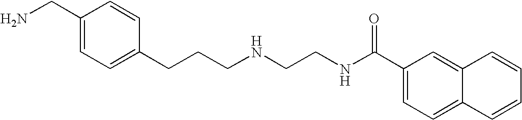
C1(CN)=CC=C(CCCNCCNC(C2=CC=C3C(=C2)C=CC=C3)=O)C=C1
